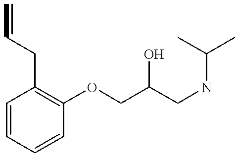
C=CCC1=C(OCC(CNC(C)C)O)C=CC=C1
